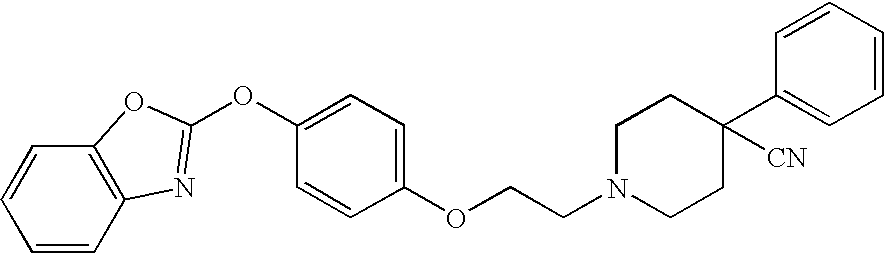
C1=CC2=C(C=C1)OC(OC1=CC=C(OCCN3CCC(C4=CC=CC=C4)([CN])CC3)C=C1)=N2
